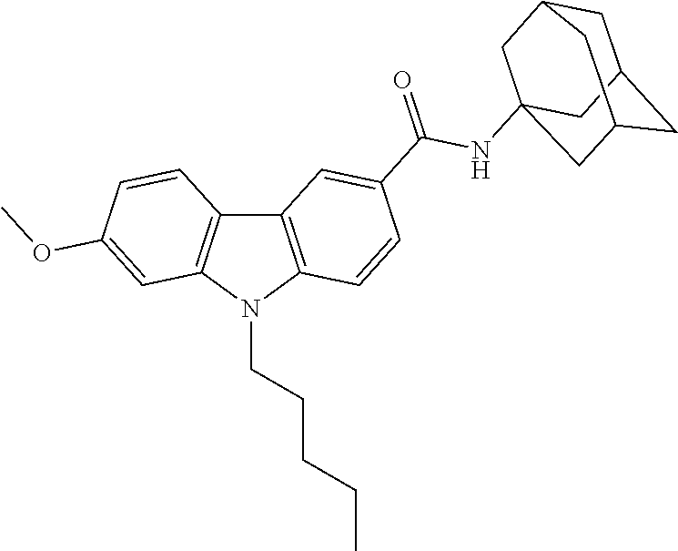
C12=C(N(CCCCC)C3=C1C=CC(OC)=C3)C=CC(C(=O)NC13CC4CC(CC(C1)C4)C3)=C2
